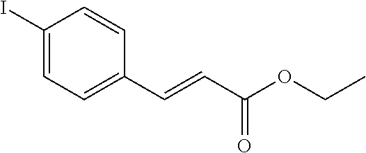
IC1=CC=C(C=CC(OCC)=O)C=C1
